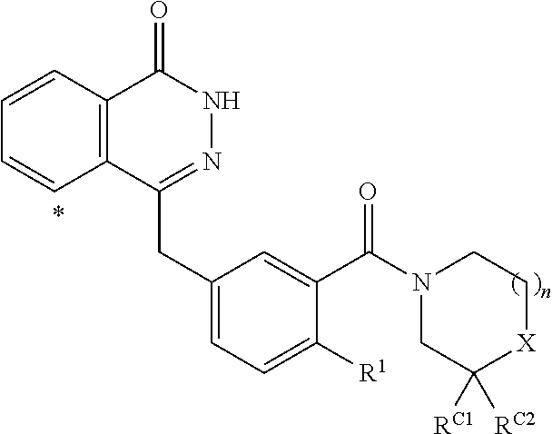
C1=CC=CC2=C1C(=O)NN=C2CC1=CC=C([R1])C(C(N2CC([RC1])([RC2])[X]CC2)=O)=C1
